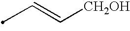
CC=C[CH2OH]
